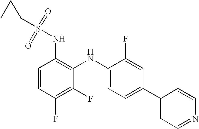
C1C(S(=O)(=O)NC2=C(NC3=CC=C(C4=CC=NC=C4)C=C3F)C(F)=C(F)C=C2)C1
